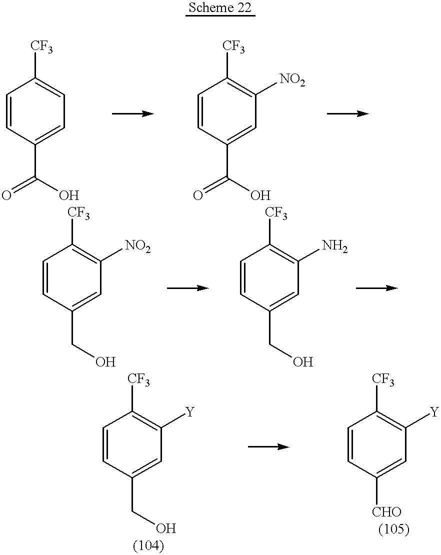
C1=CC(C(=O)O)=CC=C1[CF3].C1=CC(C(=O)O)=CC([NO2])=C1[CF3].C1=CC(CO)=CC([NO2])=C1[CF3].C1=CC(CO)=CC(N)=C1[CF3].C1=CC(CO)=CC([Y])=C1[CF3].C1=CC([CHO])=CC([Y])=C1[CF3]
